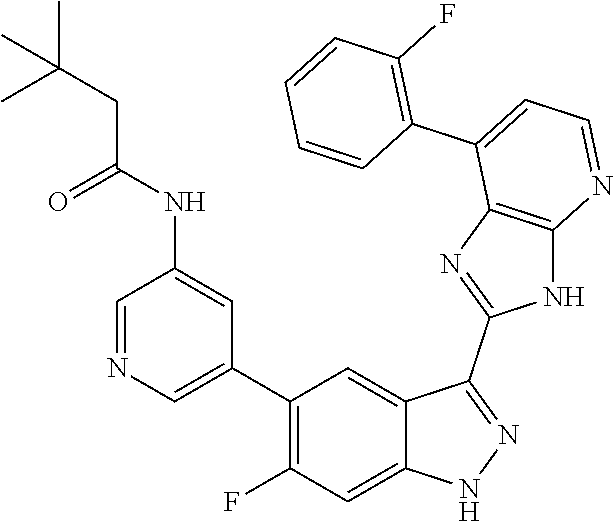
C1=NC=C(C2=C(F)C=C3C(=C2)C(C2=NC4=C(N2)N=CC=C4C2=C(F)C=CC=C2)=NN3)C=C1NC(CC(C)(C)C)=O
